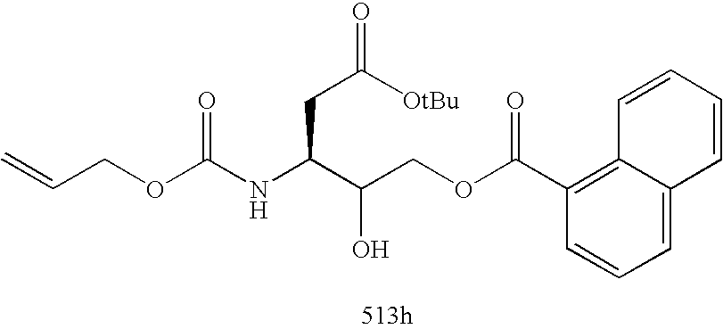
C=CCOC(NC(C(COC(C1=C2C(=CC=C1)C=CC=C2)=O)O)CC(=O)[OtBu])=O
